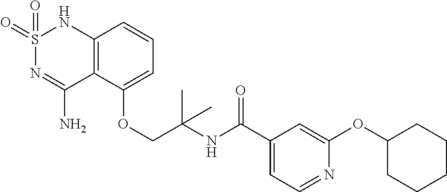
C12=C(C(OCC(NC(C3=CC=NC(OC4CCCCC4)=C3)=O)(C)C)=CC=C1)C(N)=NS(=O)(=O)N2
